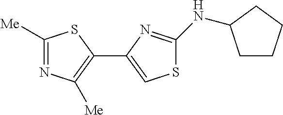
C1([Me])=NC([Me])=C(C2=CSC(NC3CCCC3)=N2)S1
